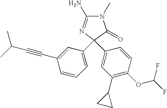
N1(C)C(N)=NC(C2=CC=CC(C#CC(C)C)=C2)(C2=CC(C3CC3)=C(OC(F)F)C=C2)C1=O
